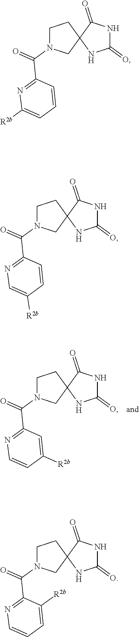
C1N(C(=O)C2=NC=CC([R2b])=C2)CC2(C1)NC(=O)NC2=O.C1N(C(=O)C2=NC([R2b])=CC=C2)CC2(C1)NC(=O)NC2=O.C1N(C(=O)C2=NC=C([R2b])C=C2)CC2(C1)NC(=O)NC2=O.C1N(C(=O)C2=NC=CC=C2[R2b])CC2(C1)NC(=O)NC2=O
